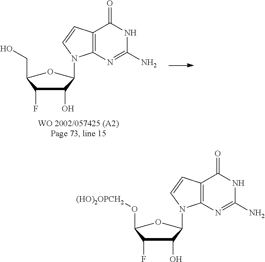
C1(O)C(F)C(O[(HO)2OPCH2])OC1N1C2=C(C=C1)C(=O)NC(N)=N2.C1(O)C(F)C(CO)OC1N1C2=C(C=C1)C(=O)NC(N)=N2
